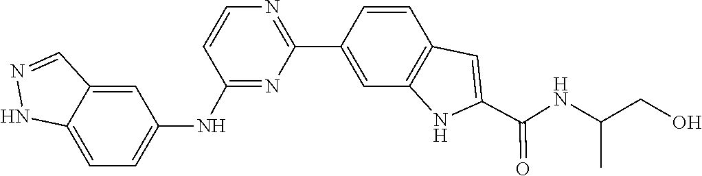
C1=CC(NC2=CC=C3NN=CC3=C2)=NC(C2=CC3=C(C=C2)C=C(C(NC(CO)C)=O)N3)=N1
